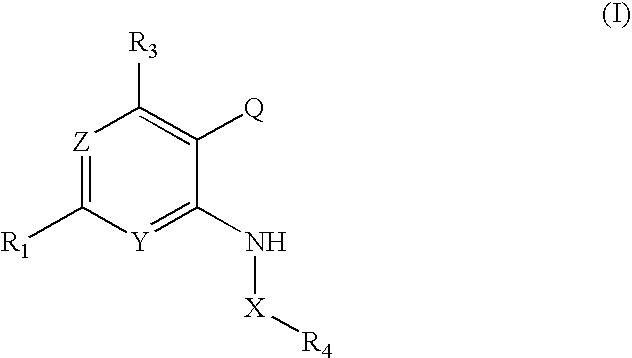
[Z]1=C([R1])[Y]=C(N[X][R4])C([Q])=C1[R3]
